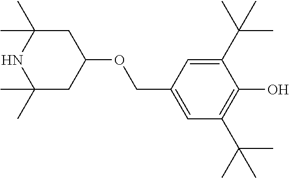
C1C(C)(C)NC(C)(C)CC1OCC1=CC(C(C)(C)C)=C(O)C(C(C)(C)C)=C1
